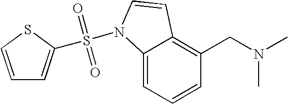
C1=CC=C2C(=C1CN(C)C)C=CN2S(=O)(=O)C1=CC=CS1
